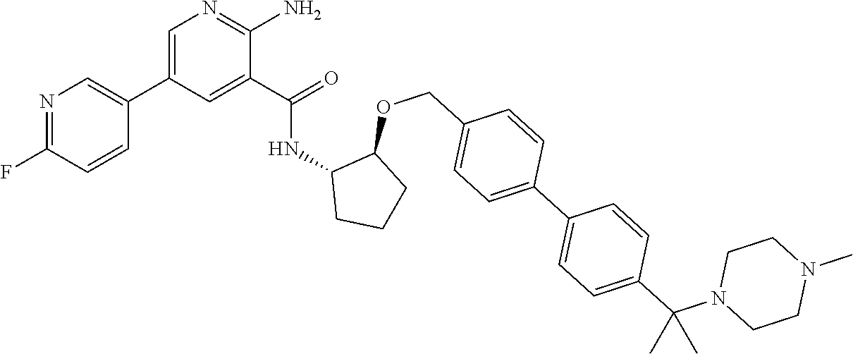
C1=C(C2=CN=C(F)C=C2)C=C(C(=O)NC2CCCC2OCC2=CC=C(C3=CC=C(C(N4CCN(C)CC4)(C)C)C=C3)C=C2)C(N)=N1
